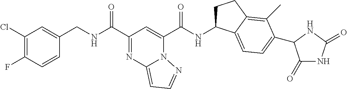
C1(Cl)=C(F)C=CC(CNC(C2=NC3=CC=NN3C(C(NC3CCC4=C(C)C(C5C(=O)NC(=O)N5)=CC=C34)=O)=C2)=O)=C1
